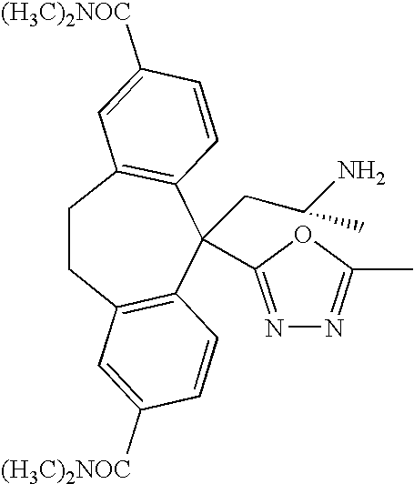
C1CC2=C(C=CC([(H3C)2NOC])=C2)C(CC(N)C)(C2=NN=C(C)O2)C2=C1C=C([(H3C)2NOC])C=C2
